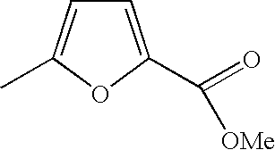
C1=C(C)OC(C(=O)[OMe])=C1
